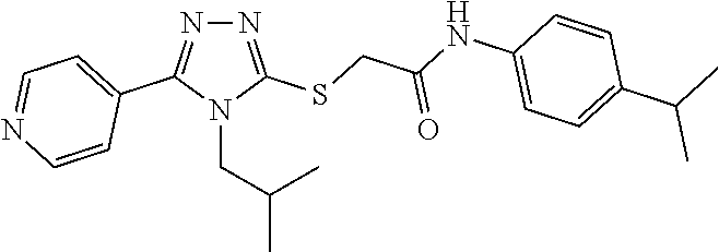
N1=C(SCC(NC2=CC=C(C(C)C)C=C2)=O)N(CC(C)C)C(C2=CC=NC=C2)=N1
